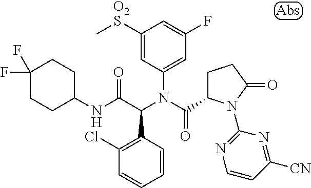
C1([O2S]C)=CC(N(C(C2CCC(=O)N2C2=NC=CC([CN])=N2)=O)C(C(NC2CCC(F)(F)CC2)=O)C2=C(Cl)C=CC=C2)=CC(F)=C1
